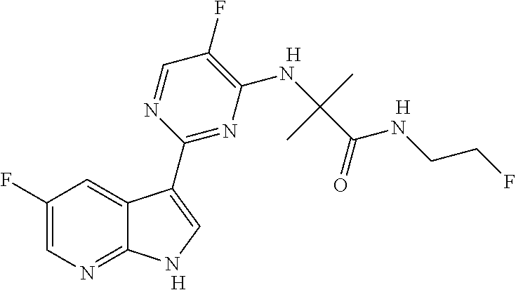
C1(F)=CN=C2C(=C1)C(C1=NC(NC(C(=O)NCCF)(C)C)=C(F)C=N1)=CN2.[H].[H].[H]
